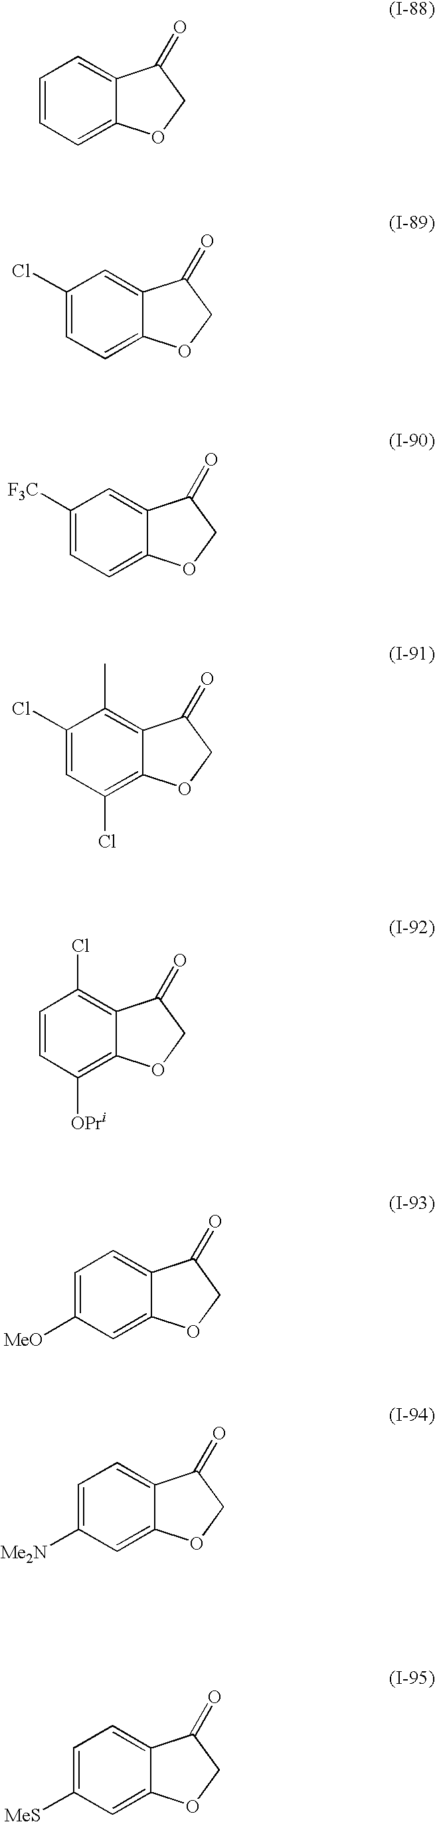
C1=CC=C2C(=C1)C(=O)CO2.C1(Cl)=CC=C2C(=C1)C(=O)CO2.C1([F3C])=CC=C2C(=C1)C(=O)CO2.C1(Cl)=CC(Cl)=C2C(=C1C)C(=O)CO2.C1=CC([OPri])=C2C(=C1Cl)C(=O)CO2.C1=C([MeO])C=C2C(=C1)C(=O)CO2.C1=C([Me2N])C=C2C(=C1)C(=O)CO2.C1=C([MeS])C=C2C(=C1)C(=O)CO2
